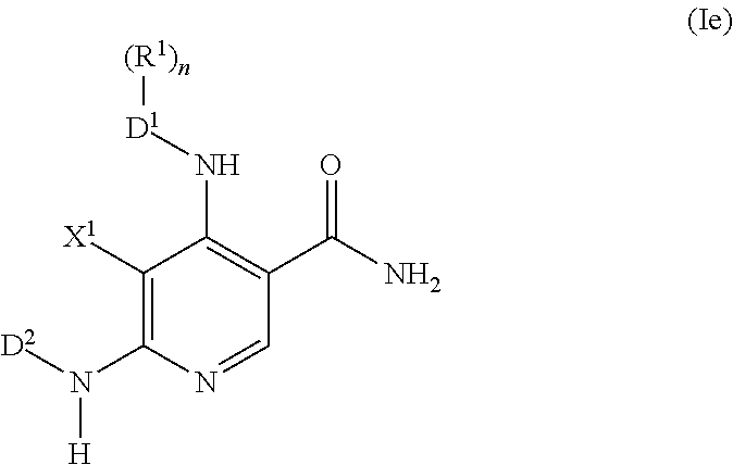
C1([X1])=C(N([D2])[H])N=CC(C(N)=O)=C1N[D1][(R1)n]
